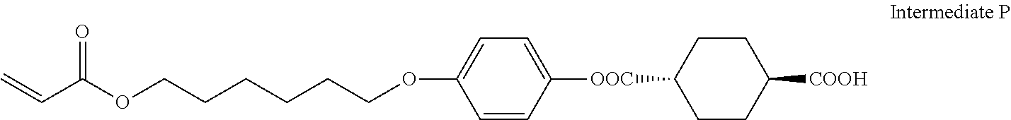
C=CC(OCCCCCCOC1=CC=C([OOC]C2CCC([COOH])CC2)C=C1)=O
